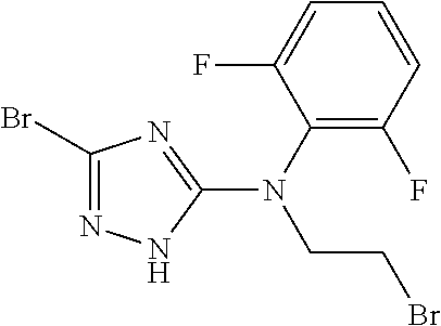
C1(Br)=NNC(N(CCBr)C2=C(F)C=CC=C2F)=N1
